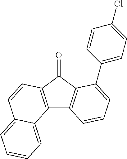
C12=C(C(=O)C3=C1C=CC=C3C1=CC=C(Cl)C=C1)C=CC1=CC=CC=C21
